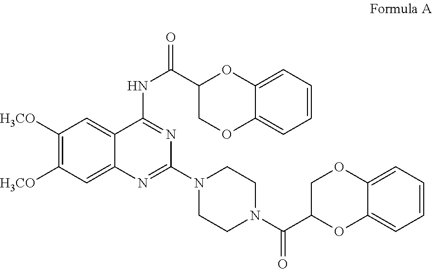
C1(N2CCN(C(=O)C3OC4=CC=CC=C4OC3)CC2)=NC2=CC([H3CO])=C([H3CO])C=C2C(NC(C2COC3=CC=CC=C3O2)=O)=N1
